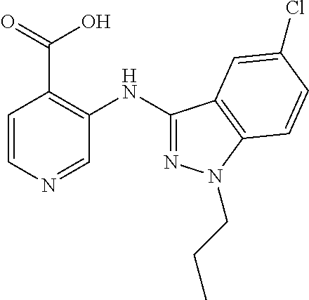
C1=CN=CC(NC2=NN(CCC)C3=C2C=C(Cl)C=C3)=C1C(O)=O
